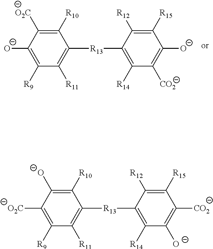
C1([R9])=C([O-])C([O2C])=C([R10])C([R13]C2=C([R14])C([CO2])=C([O-])C([R15])=C2[R12])=C1[R11].C1([R9])=C([O2C])C([O-])=C([R10])C([R13]C2=C([R14])C([O-])=C([CO2])C([R15])=C2[R12])=C1[R11]
